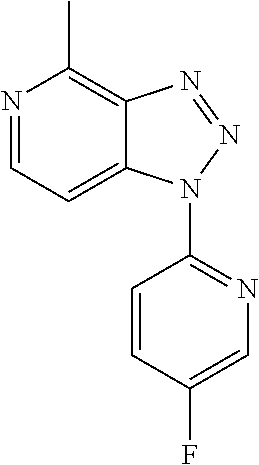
N1=CC=C2C(=C1C)N=NN2C1=NC=C(F)C=C1
